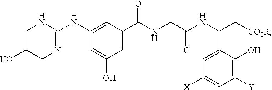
C1C(O)CN=C(NC2=CC(C(NCC(NC(C[CO2R])C3=CC([X])=CC([Y])=C3O)=O)=O)=CC(O)=C2)N1
